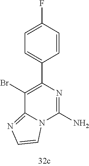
BrC1=C(C2=CC=C(F)C=C2)N=C(N)N2C1=NC=C2
